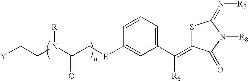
[Y]CCN(C(C[E]C1=CC(C([R6])=C2SC(=N[R7])N([R8])C2=O)=CC=C1)=O)[R]
